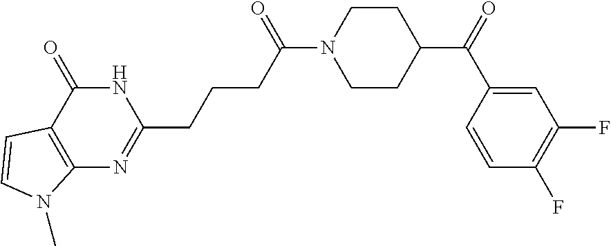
C12=C(C(=O)NC(CCCC(=O)N3CCC(C(=O)C4=CC(F)=C(F)C=C4)CC3)=N1)C=CN2C
